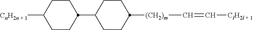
C1CC(C2CCC([(CH2)m]C=C[ClH2l + 1])CC2)CCC1[CnH2n + 1]
